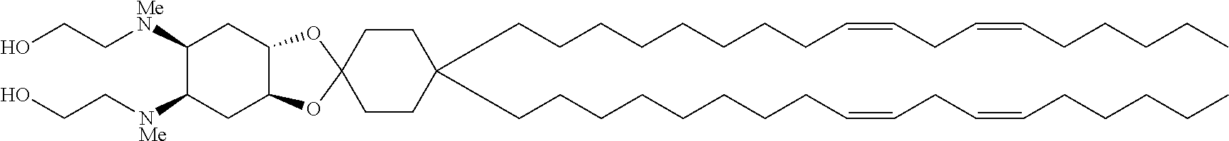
C(CCCCCCCC=CCC=CCCCCC)C1(CCCCCCCCC=CCC=CCCCCC)CCC2(OC3C(O2)CC([NMe]CCO)C([MeN]CCO)C3)CC1
